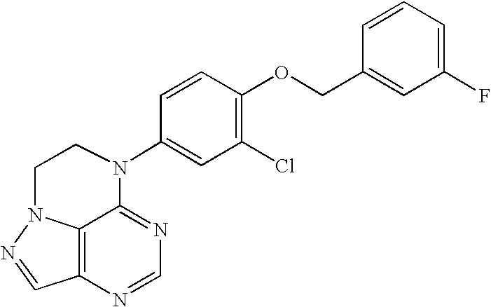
C(OC1=C(Cl)C=C(N2C3=NC=NC4=C3N(N=C4)CC2)C=C1)C1=CC(F)=CC=C1
